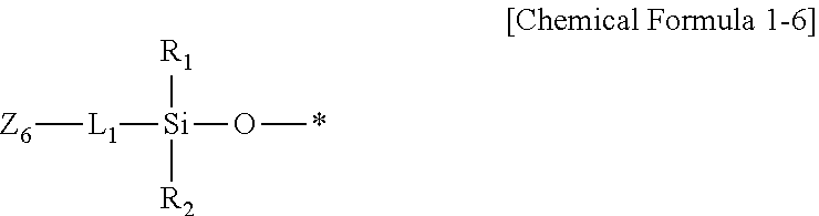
[R1][Si]([R2])(O*)[L1][Z6]
